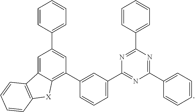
C1=CC(C2=CC(C3=CC(C4=NC(C5=CC=CC=C5)=NC(C5=CC=CC=C5)=N4)=CC=C3)=C3C(=C2)C2=C([X]3)C=CC=C2)=CC=C1
